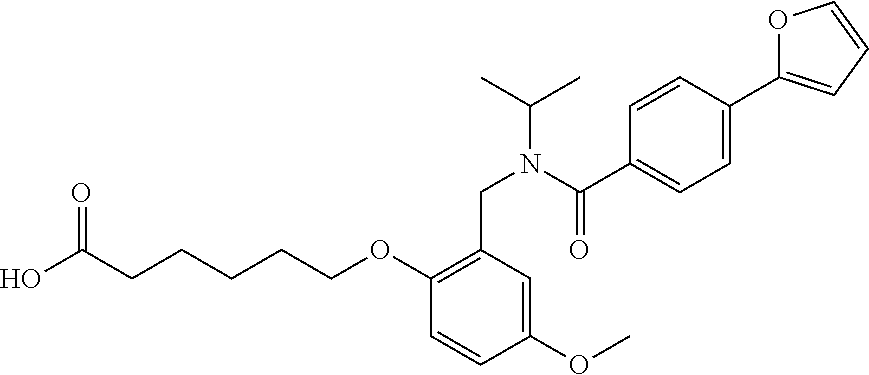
OC(CCCCCOC1=C(CN(C(C2=CC=C(C3=CC=CO3)C=C2)=O)C(C)C)C=C(OC)C=C1)=O
